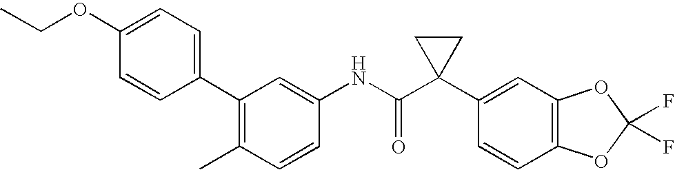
C1(C2=CC=C(OCC)C=C2)=C(C)C=CC(NC(C2(C3=CC4=C(C=C3)OC(F)(F)O4)CC2)=O)=C1
